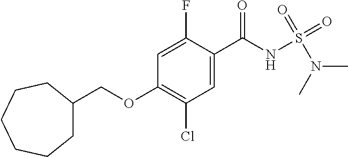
C1=C(F)C(C(NS(N(C)C)(=O)=O)=O)=CC(Cl)=C1OCC1CCCCCC1
